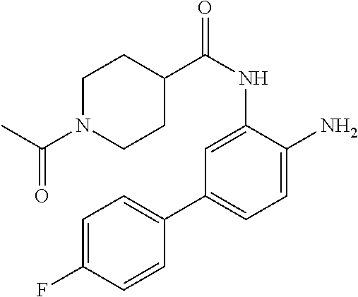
C1=C(NC(C2CCN(C(C)=O)CC2)=O)C(N)=CC=C1C1=CC=C(F)C=C1
